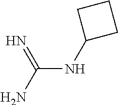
C(NC1CCC1)(N)=N
